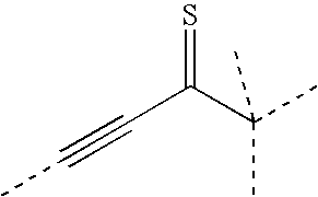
CC#CC(C(C)(C)C)=S
